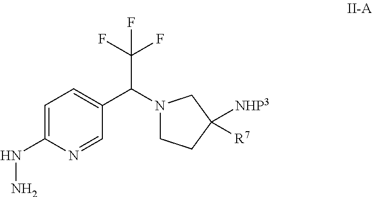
C1=C(NN)N=CC(C(N2CCC([NHP3])([R7])C2)C(F)(F)F)=C1
